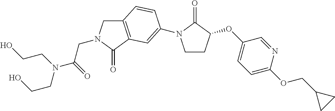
C12=C(C(=O)N(CC(=O)N(CCO)CCO)C1)C=C(N1CCC(OC3=CC=C(OCC4CC4)N=C3)C1=O)C=C2
